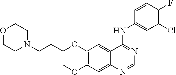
O1CCN(CCCOC2=C(OC)C=C3C(=C2)C(NC2=CC(Cl)=C(F)C=C2)=NC=N3)CC1
